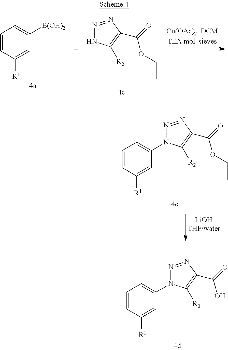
C1=CC([R1])=CC(N2N=NC(C(=O)O)=C2[R2])=C1.N1N=NC(C(=O)OCC)=C1[R2].C1=CC([R1])=CC([B(OH)2])=C1.C1=CC([R1])=CC(N2N=NC(C(=O)OCC)=C2[R2])=C1
